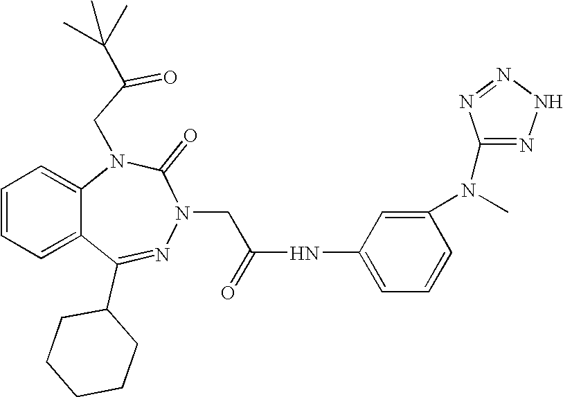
C1=CC=C2C(=C1)N(CC(=O)C(C)(C)C)C(=O)N(CC(NC1=CC=CC(N(C3=NNN=N3)C)=C1)=O)N=C2C1CCCCC1
